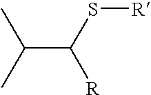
C(C(S[R])[R])(C)C
